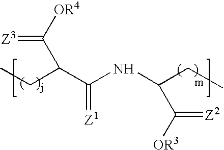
C(C(C(NC(CC)C([OR3])=[Z2])=[Z1])C([OR4])=[Z3])C
